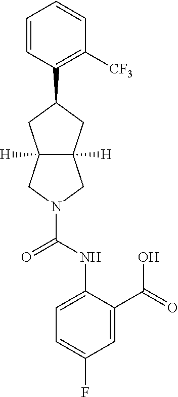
C1=CC(C2CC3([H])C([H])(C2)CN(C(=O)NC2=CC=C(F)C=C2C(=O)O)C3)=C([CF3])C=C1
